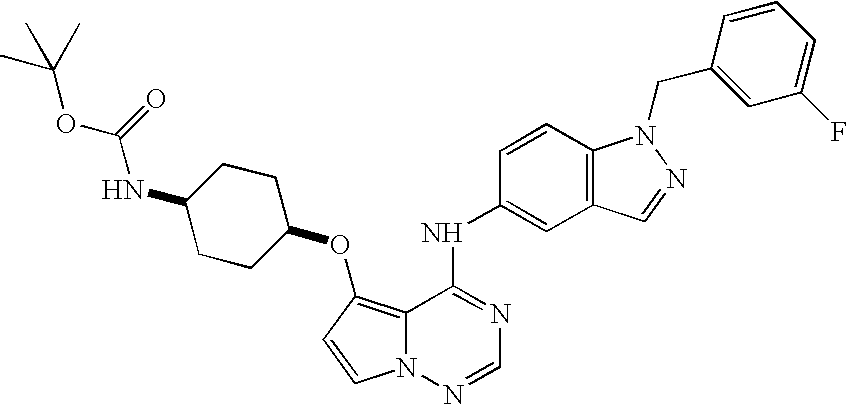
C12=C(OC3CCC(NC(OC(C)(C)C)=O)CC3)C=CN1N=CN=C2NC1=CC2=C(C=C1)N(CC1=CC(F)=CC=C1)N=C2
